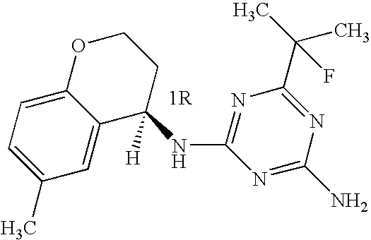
C1=C(C)C=C2C(=C1)OCCC2([H])NC1=NC(C(C)(C)F)=NC(N)=N1
